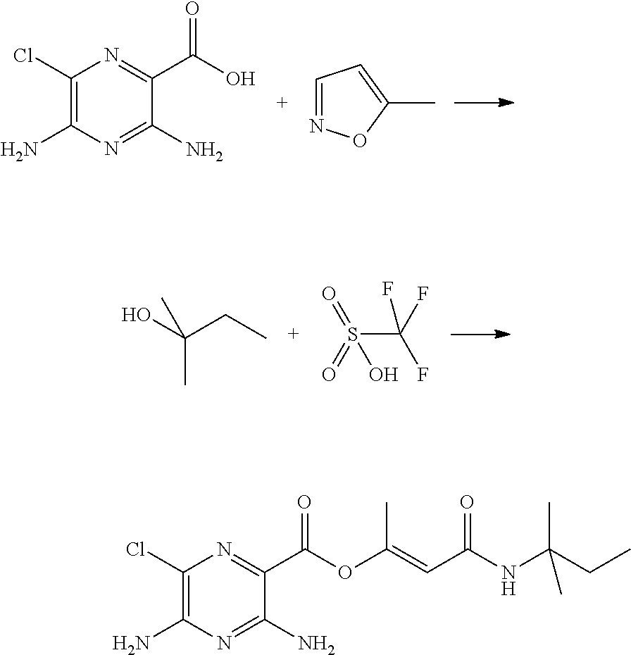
C1(Cl)=C(N)N=C(N)C(C(=O)OC(C)=CC(=O)NC(C)(CC)C)=N1.C1(Cl)=C(N)N=C(N)C(C(=O)O)=N1.C1=NOC(C)=C1.OC(CC)(C)C.S(C(F)(F)F)(=O)(=O)O
